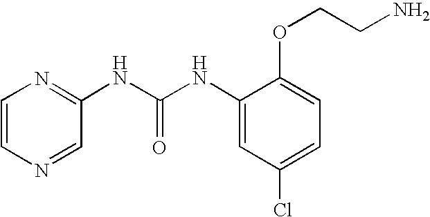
C1=C(OCCN)C(NC(=O)NC2=NC=CN=C2)=CC(Cl)=C1
